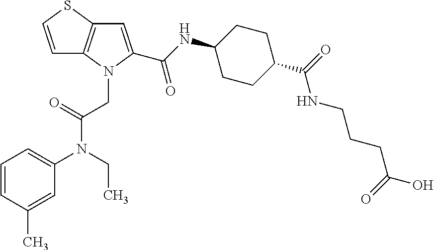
C1=CSC2=C1N(CC(N(C1=CC=CC(C)=C1)CC)=O)C(C(NC1CCC(C(=O)NCCCC(O)=O)CC1)=O)=C2
